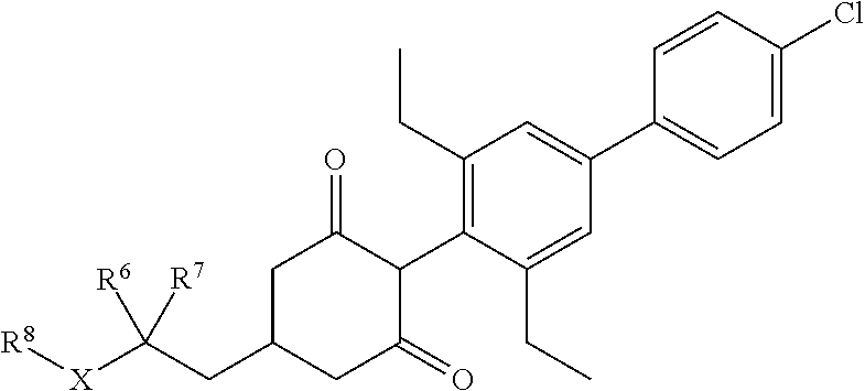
C1(CC)=C(C2C(=O)CC(CC([X][R8])([R6])[R7])CC2=O)C(CC)=CC(C2=CC=C(Cl)C=C2)=C1
